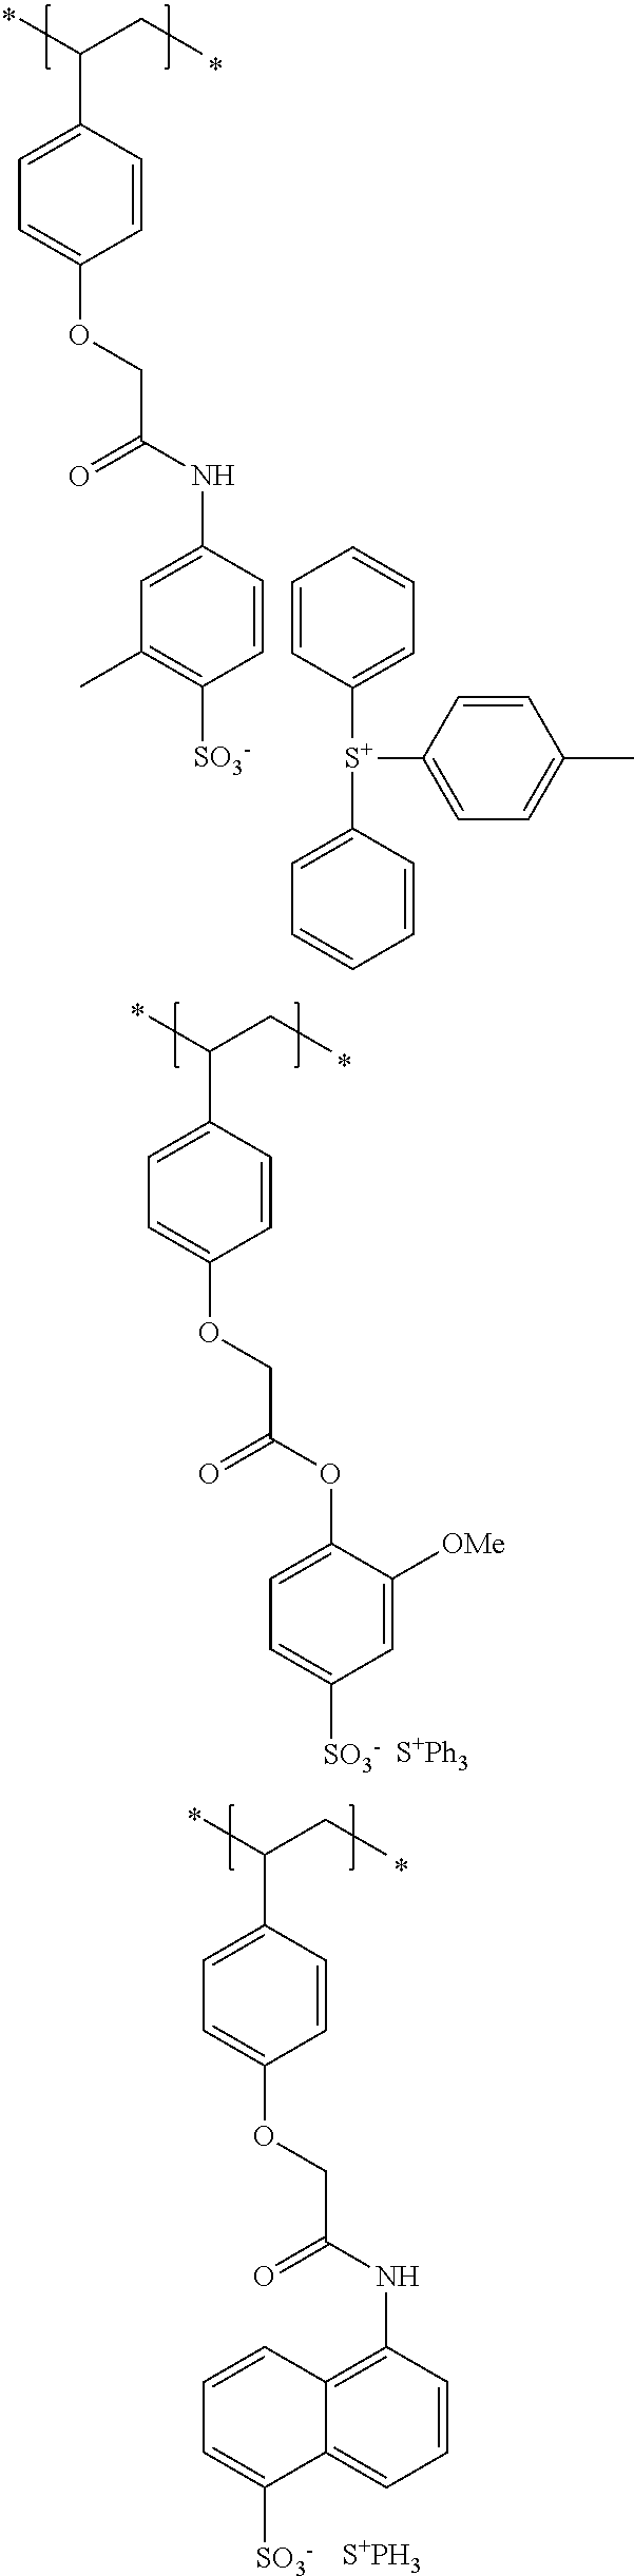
C1(C(C)CC)=CC=C(OCC(NC2=CC(C)=C([SO3-])C=C2)=O)C=C1.C1=CC([S+](C2=CC=CC=C2)C2=CC=C(C)C=C2)=CC=C1.C1(C(C)CC)=CC=C(OCC(OC2=CC=C([SO3-])C=C2[OMe])=O)C=C1.[S+Ph3].C1(C(C)CC)=CC=C(OCC(NC2=C3C(=CC=C2)C([SO3-])=CC=C3)=O)C=C1.[S+PH3]
